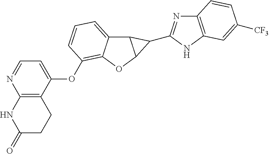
O(C1=CC=NC2=C1CCC(=O)N2)C1=C2C(=CC=C1)C1C(O2)C1C1=NC2=C(N1)C=C([CF3])C=C2
